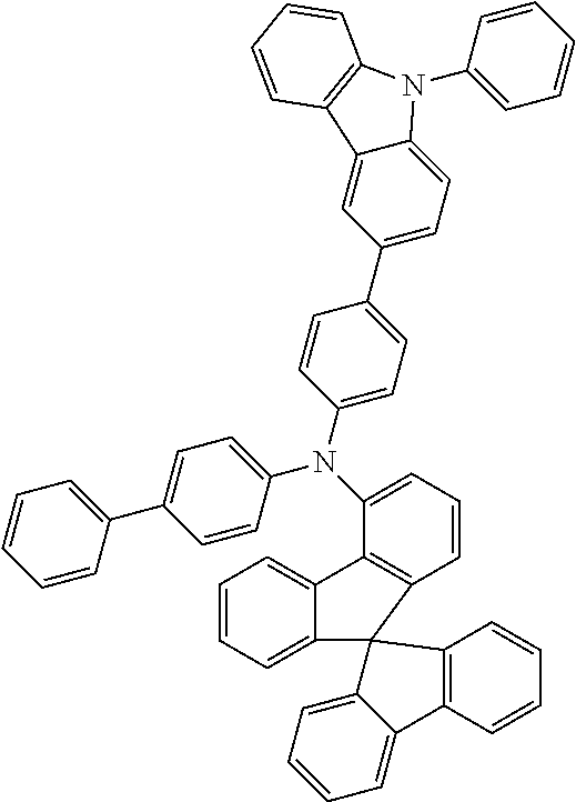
C1(C2=CC=C(N(C3=CC=C(C4=CC=CC=C4)C=C3)C3=CC=CC4=C3C3=CC=CC=C3C43C4=CC=CC=C4C4=C3C=CC=C4)C=C2)=CC=C2C(=C1)C1=C(N2C2=CC=CC=C2)C=CC=C1
